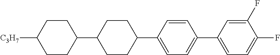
C1CC(C2CCC(C3=CC=C(C4=CC=C(F)C(F)=C4)C=C3)CC2)CCC1[C3H7]
